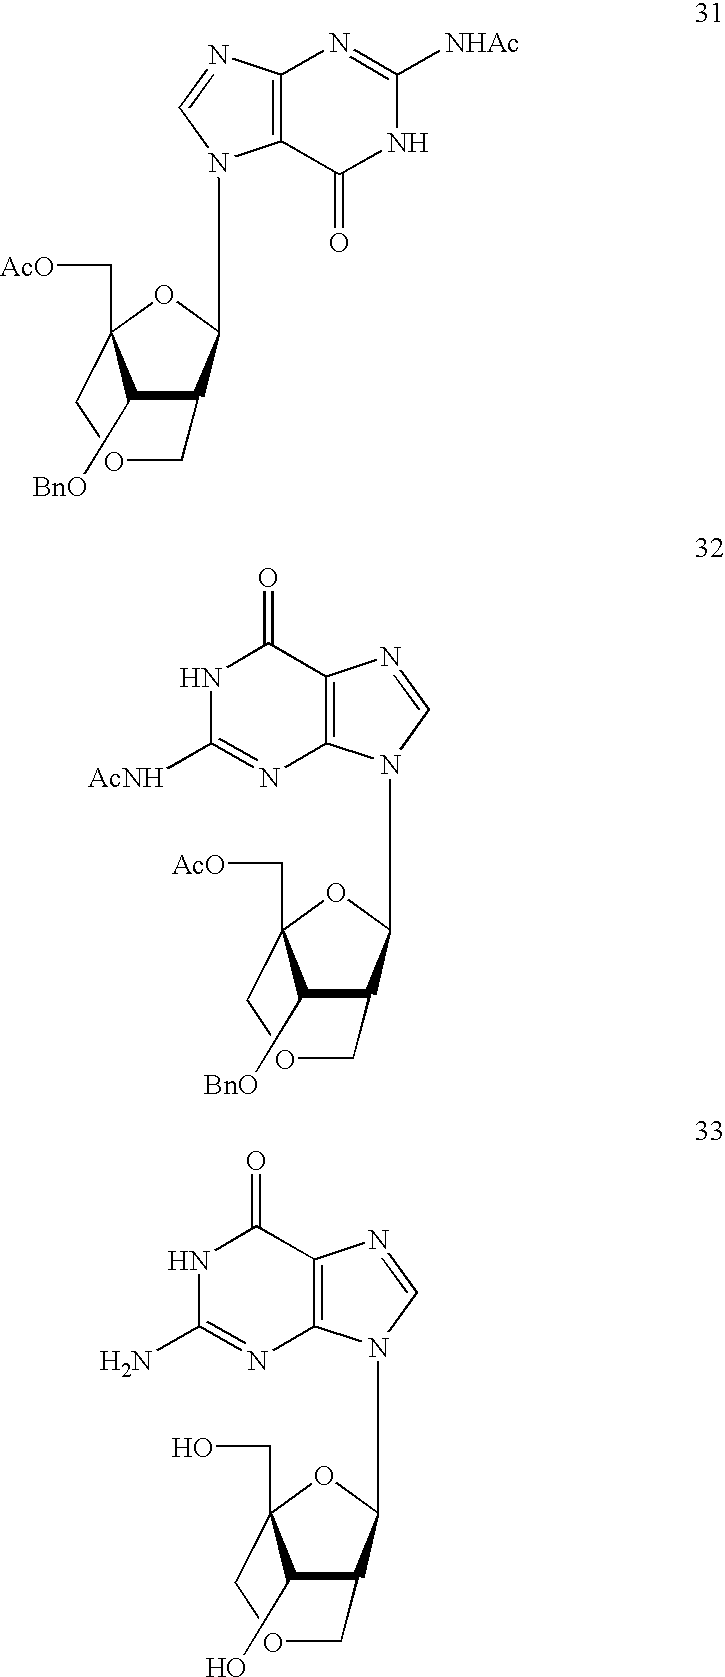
C1([BnO])C2C(N3C4=C(N=C3)C(=O)NC([AcNH])=N4)OC1(C[AcO])COC2.C1(O)C2C(N3C4=C(N=C3)C(=O)NC(N)=N4)OC1(CO)COC2.C1([BnO])C2C(N3C4=C(N=C3)N=C([NHAc])NC4=O)OC1(C[AcO])COC2
